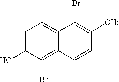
C1=C(O)C(Br)=C2C(=C1)C(Br)=C([OH])C=C2
